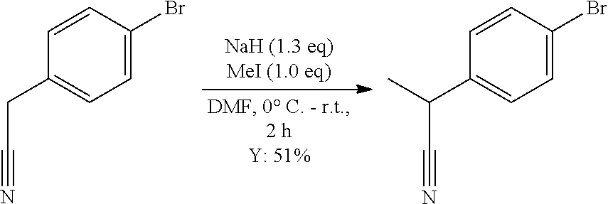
C1=C(Br)C=CC(CC#N)=C1.C1=C(Br)C=CC(C(C#N)C)=C1
